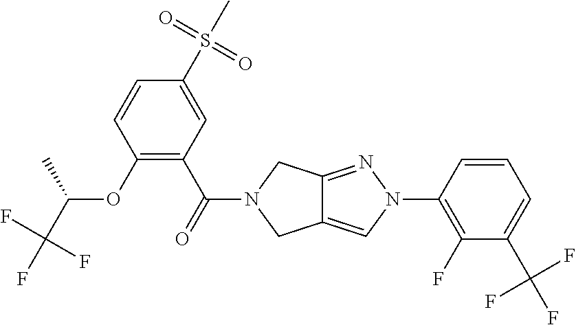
C1(S(C)(=O)=O)=CC(C(=O)N2CC3=CN(C4=C(F)C(C(F)(F)F)=CC=C4)N=C3C2)=C(OC(C(F)(F)F)C)C=C1
